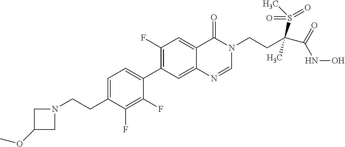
C1=C(CCN2CC(OC)C2)C(F)=C(F)C(C2=C(F)C=C3C(=C2)N=CN(CCC(C(=O)NO)(S(C)(=O)=O)C)C3=O)=C1
